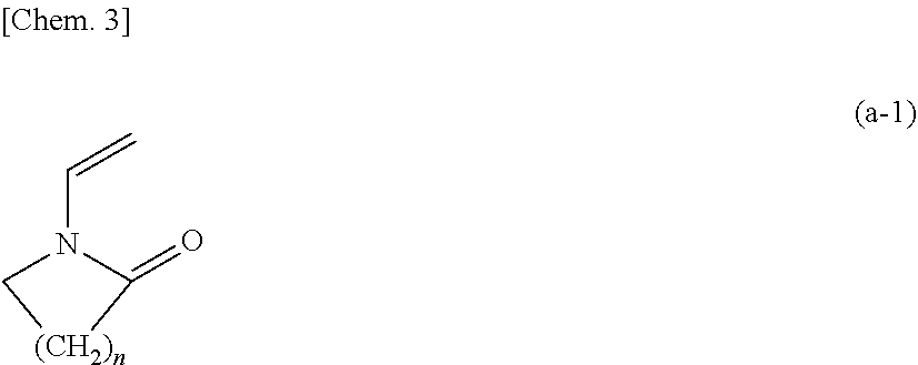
C(N1C(=O)[(CH2)n]C1)=C
